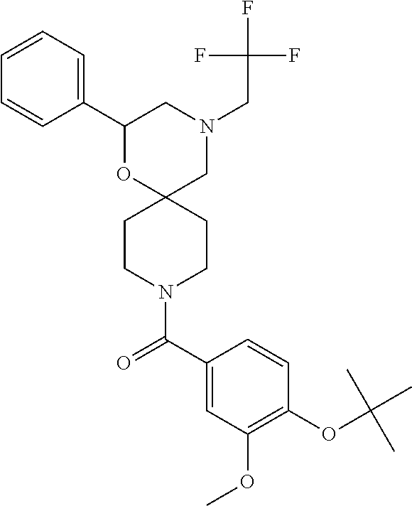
N1(CC(F)(F)F)CC2(OC(C3=CC=CC=C3)C1)CCN(C(C1=CC(OC)=C(OC(C)(C)C)C=C1)=O)CC2
